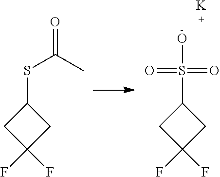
C1(SC(C)=O)CC(F)(F)C1.C1(S(O)(=O)=O)CC(F)(F)C1.[K]
